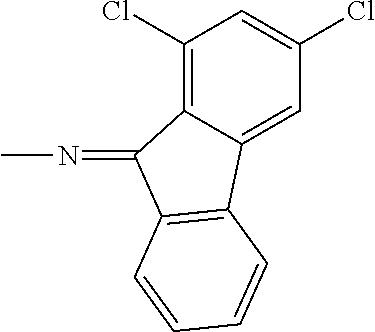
C1(Cl)=C2C(=CC(Cl)=C1)C1=C(C2=NC)C=CC=C1
